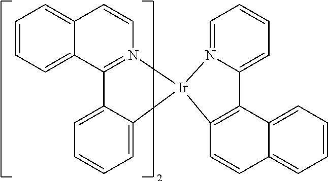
C1=CC=C2C(=C1)C=CN1=C2C2=CC=CC=C2[Ir]12C1=C(C3=CC=CC=C3C=C1)C1=CC=CC=N12
